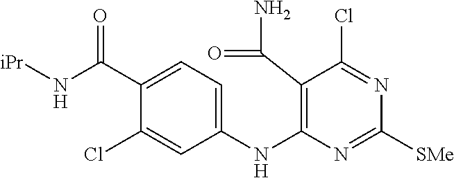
C1(C(N[iPr])=O)=CC=C(NC2=C(C(N)=O)C(Cl)=NC([SMe])=N2)C=C1Cl
